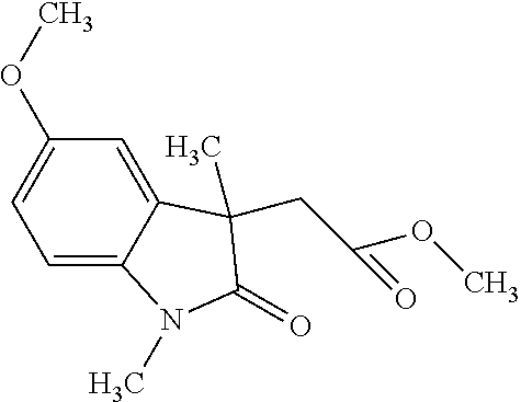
C1=C2C(=CC(OC)=C1)C(C)(CC(OC)=O)C(=O)N2C
